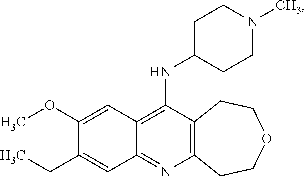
C12=C(N=C3C(=C1NC1CCN(C)CC1)C=C(OC)C(CC)=C3)CCOCC2
